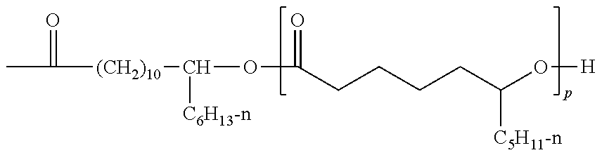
CC(=O)[(CH2)10]C(OC(=O)CCCCC(O[H])[C5H11-n])[C6H13-n]
